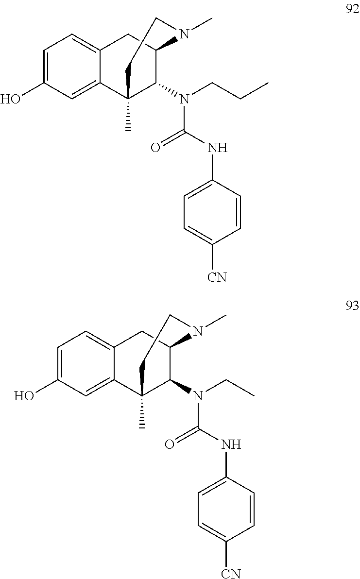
C1=C(O)C=C2C(=C1)CC1C(N(C(NC3=CC=C([CN])C=C3)=O)CCC)C2(C)CCN1C.C1=C(O)C=C2C(=C1)CC1C(N(C(NC3=CC=C([CN])C=C3)=O)CC)C2(C)CCN1C
